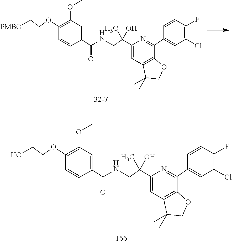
C1(C(CNC(C2=CC(OC)=C(OCCO)C=C2)=O)(O)C)=CC2=C(C(C3=CC(Cl)=C(F)C=C3)=N1)OCC2(C)C.C1(C(CNC(C2=CC(OC)=C(OCC[PMBO])C=C2)=O)(O)C)=CC2=C(C(C3=CC(Cl)=C(F)C=C3)=N1)OCC2(C)C
